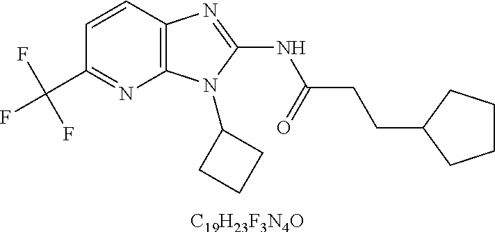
[C19H23F3N4O].C1=CC2=C(N=C1C(F)(F)F)N(C1CCC1)C(NC(CCC1CCCC1)=O)=N2
